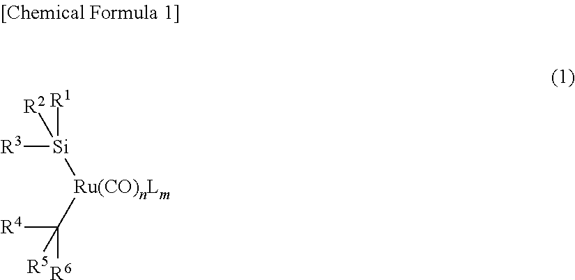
[R3][Si]([R1])([R2])[Ru(CO)nLm]C([R4])([R6])[R5]
